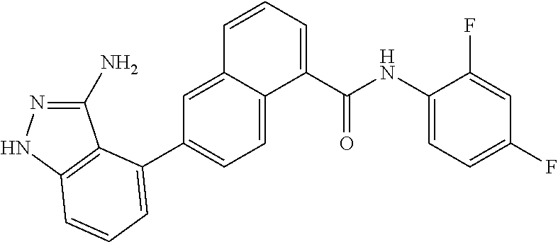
C1(N)=NNC2=C1C(C1=CC=C3C(=C1)C=CC=C3C(NC1=CC=C(F)C=C1F)=O)=CC=C2
